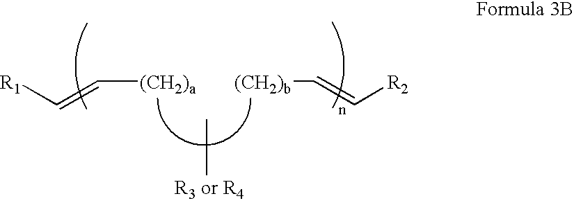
[R1]C=C[(CH2)a].[(CH2)b]C=C[R2]
